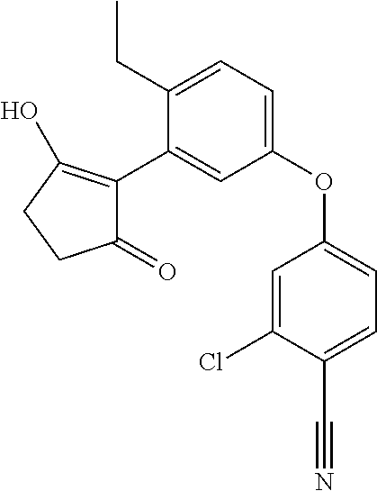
C1(=O)C(C2=CC(OC3=CC=C(C#N)C(Cl)=C3)=CC=C2CC)=C(O)CC1
